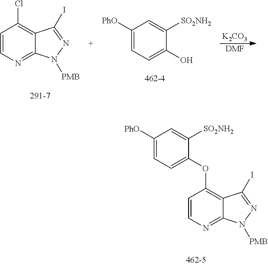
C1([PhO])=CC=C(O)C([SO2NH2])=C1.C1=CN=C2C(=C1Cl)C(I)=NN2[PMB].[K2CO3].[DMF].C1=CN=C2C(=C1OC1=CC=C([PhO])C=C1[SO2NH2])C(I)=NN2[PMB]
